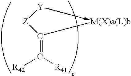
[Y][Z]C([M(X)a(L)b])=C([R41])[R42]
